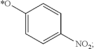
C1([*O])=CC=C([NO2])C=C1
